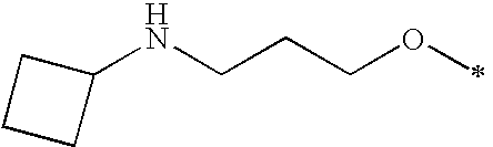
C1(NCCCOC)CCC1
